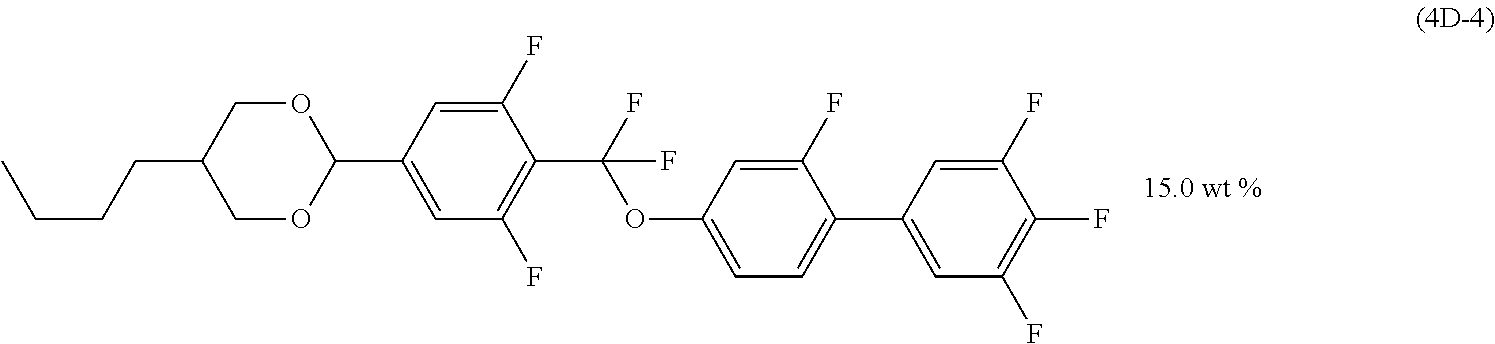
O(C(C1=C(F)C=C(C2OCC(CCCC)CO2)C=C1F)(F)F)C1=CC=C(C2=CC(F)=C(F)C(F)=C2)C(F)=C1
